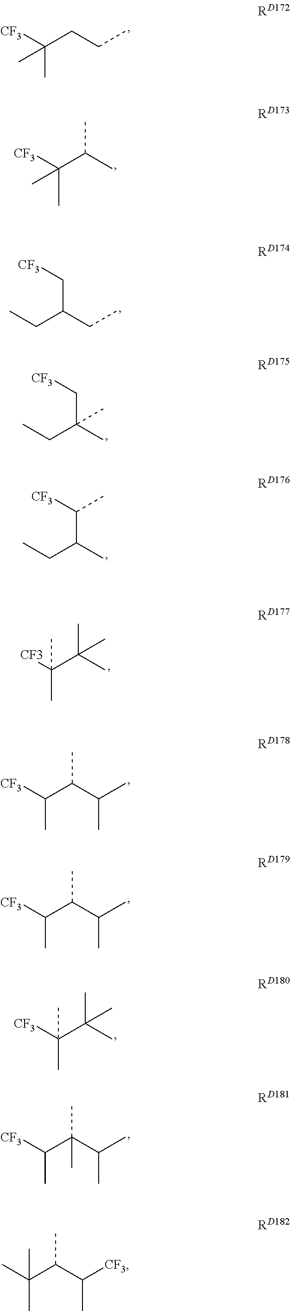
CC([CF3])(CCC)C.CC(C(C)C)([CF3])C.CCC(CC)C[CF3].CCC(C)(C[CF3])C.CCC(C)C([CF3])C.[CF3]C(C(C)(C)C)(C)C.CC([CF3])C(C(C)C)C.CC([CF3])(C(C)(C)C)C.CC([CF3])C(C(C)C)(C)C.CC([CF3])C(C(C)C)C.CC(C)(C(C([CF3])C)C)C
